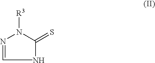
N1C(=S)N([R3])N=C1
